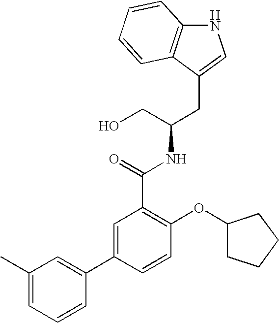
C12=C(C(CC(CO)NC(=O)C3=C(OC4CCCC4)C=CC(C4=CC(C)=CC=C4)=C3)=CN1)C=CC=C2
